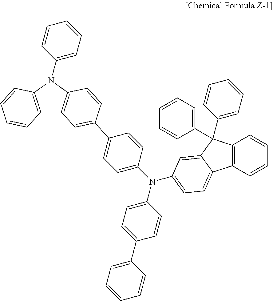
C12=C(N(C3=CC=CC=C3)C3=C1C=C(C1=CC=C(N(C4=CC=C(C5=CC=CC=C5)C=C4)C4=CC=C5C6=C(C=CC=C6)C(C6=CC=CC=C6)(C6=CC=CC=C6)C5=C4)C=C1)C=C3)C=CC=C2
